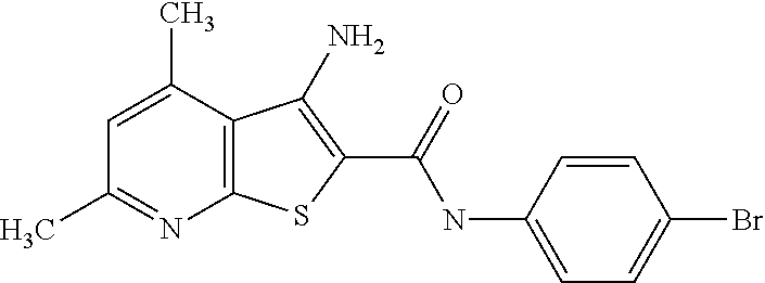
C12=C(C(C)=CC(C)=N1)C(N)=C(C(=O)NC1=CC=C(Br)C=C1)S2
